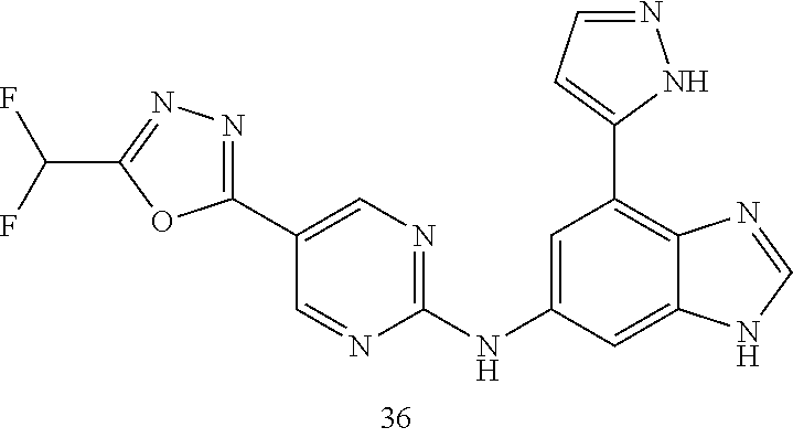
C1=C(NC2=NC=C(C3=NN=C(C(F)F)O3)C=N2)C=C2C(=C1C1=CC=NN1)N=CN2
